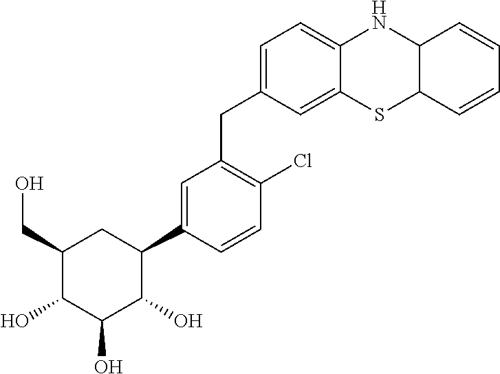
C1(CO)C(O)C(O)C(O)C(C2=CC(CC3=CC=C4C(=C3)SC3C(N4)C=CC=C3)=C(Cl)C=C2)C1
